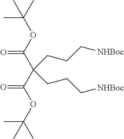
O=C(OC(C)(C)C)C(C(OC(C)(C)C)=O)(CCC[NHBoc])CCC[NHBoc]
